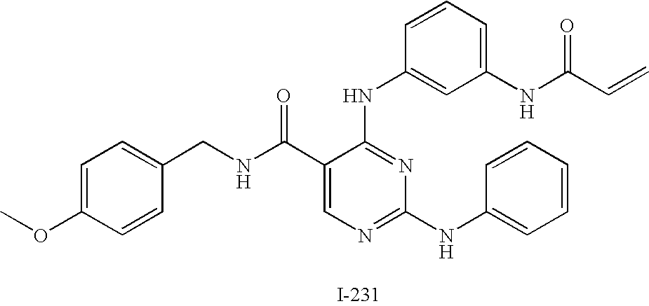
C1=C(NC(C=C)=O)C=C(NC2=NC(NC3=CC=CC=C3)=NC=C2C(NCC2=CC=C(OC)C=C2)=O)C=C1
